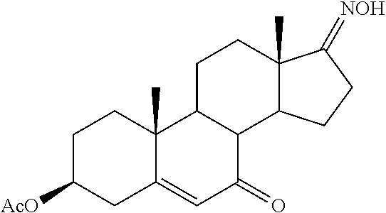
[AcO]C1CC2=CC(=O)C3C(C2(C)CC1)CCC1(C)C3CCC1=[NOH]
